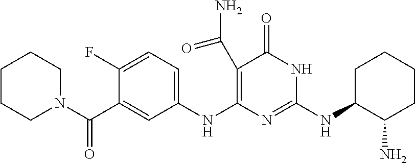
C1(F)=CC=C(NC2=C(C(=O)N)C(=O)NC(NC3C(N)CCCC3)=N2)C=C1C(N1CCCCC1)=O
